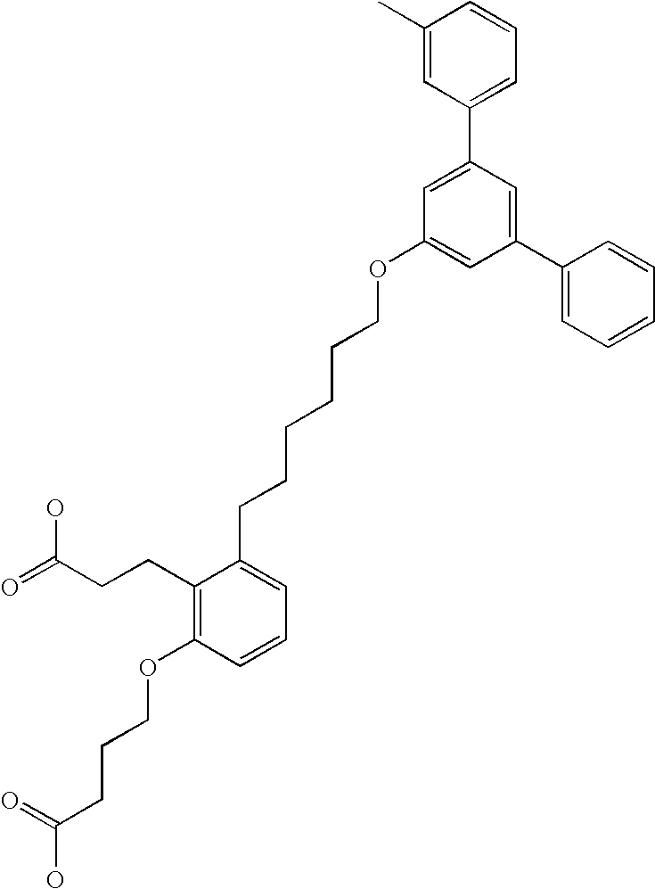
C1(C2=CC(OCCCCCCC3=CC=CC(OCCCC(O)=O)=C3CCC(=O)O)=CC(C3=CC=CC=C3)=C2)=CC=CC(C)=C1
